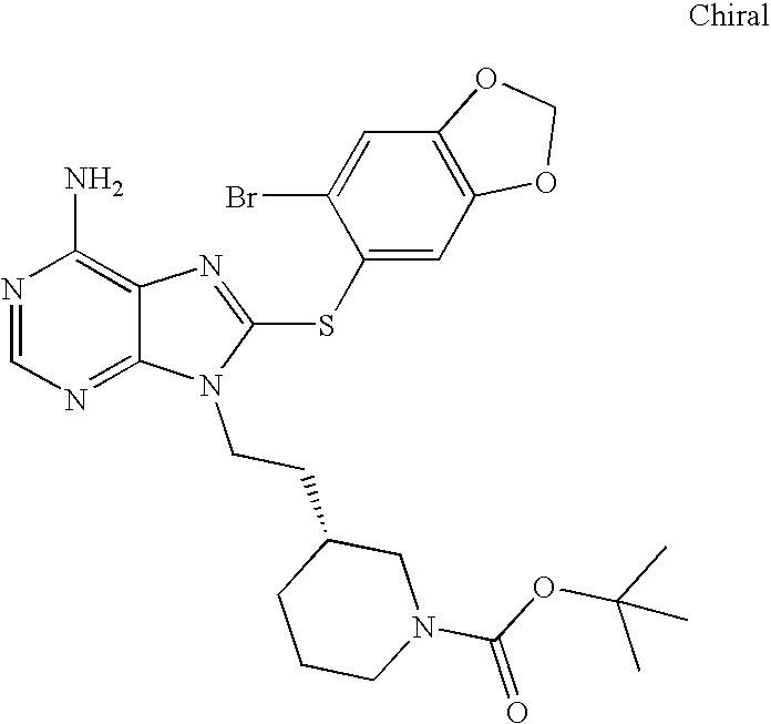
N1=CN=C2C(=C1N)N=C(SC1=CC3=C(C=C1Br)OCO3)N2CCC1CCCN(C(OC(C)(C)C)=O)C1
